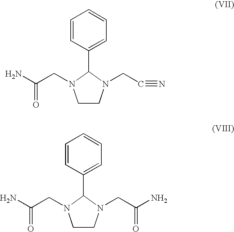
C1CN(CC#N)C(C2=CC=CC=C2)N1CC(N)=O.C1CN(CC(N)=O)C(C2=CC=CC=C2)N1CC(N)=O
